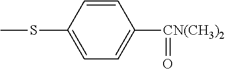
C1(SC)=CC=C([CN(CH3)2]=O)C=C1
